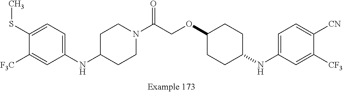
N(C1=CC=C(SC)C([F3C])=C1)C1CCN(C(COC2CCC(NC3=CC=C([CN])C([CF3])=C3)CC2)=O)CC1
